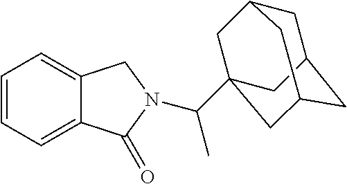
C1=CC=C2C(=C1)CN(C(C)C13CC4CC(CC(C1)C4)C3)C2=O
